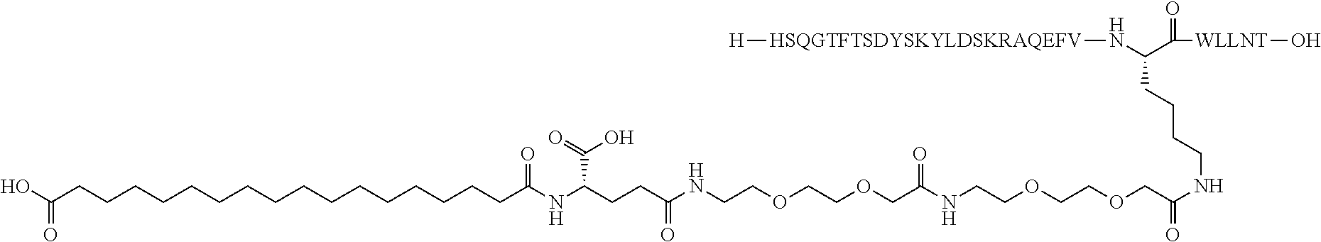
C(CC(NCCOCCOCC(NCCOCCOCC(NCCCCC(N[HSQGTFTSDYSKYLDSKRAQEFV][H])C(=O)[WLLNT]O)=O)=O)=O)C(NC(=O)CCCCCCCCCCCCCCCCC(O)=O)C(=O)O
